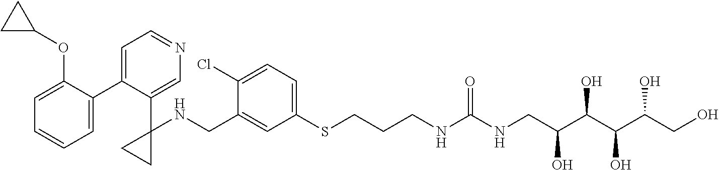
C1=C(C2=CC=NC=C2C2(NCC3=CC(SCCCNC(NCC(C(C(C(CO)O)O)O)O)=O)=CC=C3Cl)CC2)C(OC2CC2)=CC=C1
